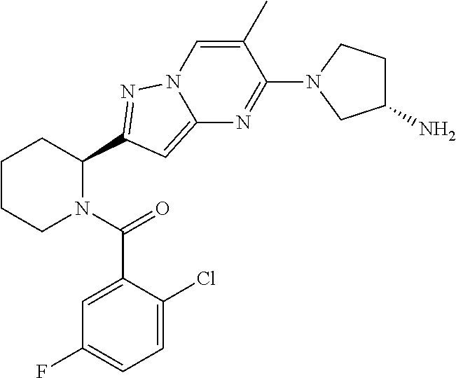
C1CCN(C(=O)C2=CC(F)=CC=C2Cl)C(C2=NN3C=C(C)C(N4CC(N)CC4)=NC3=C2)C1
